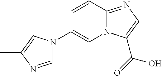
C1(N2C=NC(C)=C2)=CN2C(=NC=C2C(=O)O)C=C1
